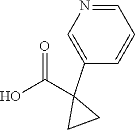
OC(C1(C2=CN=CC=C2)CC1)=O
